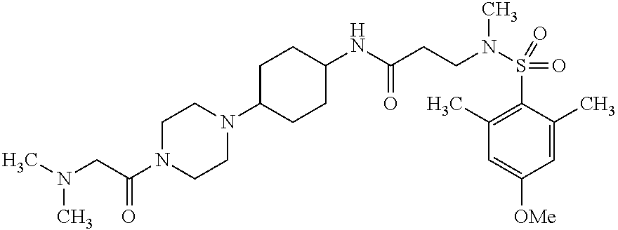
C1(NC(CCN(S(=O)(C2=C(C)C=C([OMe])C=C2C)=O)C)=O)CCC(N2CCN(C(CN(C)C)=O)CC2)CC1
